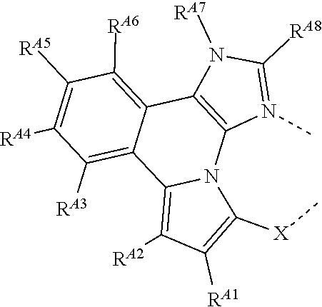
C1([RA6])=C2C3=C(N4C(=C([RA2])C([RA1])=C4[X]C)C2=C([RA3])C([RA4])=C1[RA5])N(C)=C([RA8])N3[RA7]
